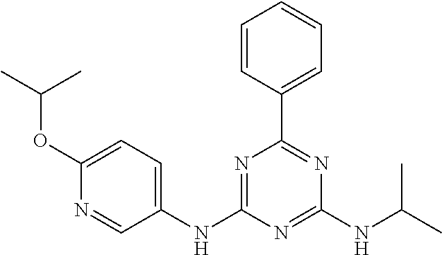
C1=CC(C2=NC(NC(C)C)=NC(NC3=CC=C(OC(C)C)N=C3)=N2)=CC=C1
